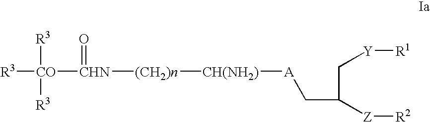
[R3][CO]([CHN](=O)[(CH2)n][CH(NH2)][A]CC(C[Y][R1])[Z][R2])([R3])[R3]
